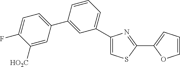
C1([HO2C])=CC(C2=CC(C3=CSC(C4=CC=CO4)=N3)=CC=C2)=CC=C1F
